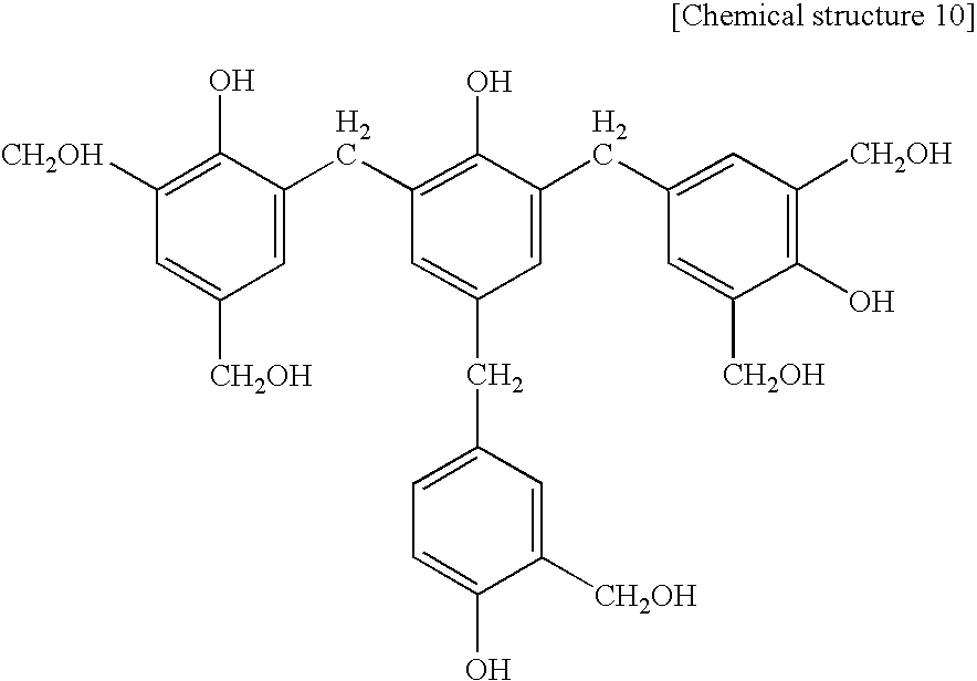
C1=C(CC2=C(O)C(CC3=CC([CH2OH])=C(O)C([CH2OH])=C3)=CC(CC3=CC=C(O)C([CH2OH])=C3)=C2)C(O)=C([CH2OH])C=C1[CH2OH]
